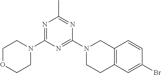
C12=C(C=C(Br)C=C1)CCN(C1=NC(N3CCOCC3)=NC(C)=N1)C2
